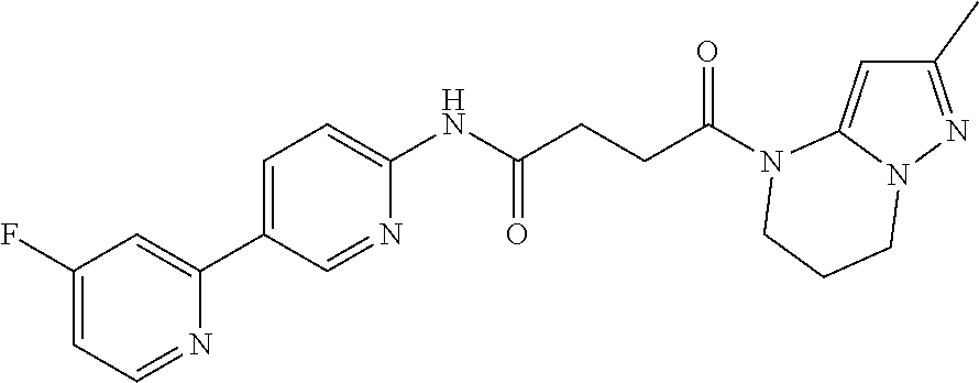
C1(C)=NN2C(=C1)N(C(CCC(NC1=CC=C(C3=CC(F)=CC=N3)C=N1)=O)=O)CCC2
